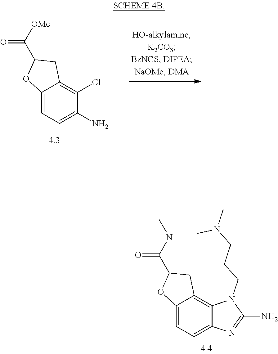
C12=CC=C(N)C(Cl)=C1CC(C(=O)[OMe])O2.C12=CC=C3C(=C1CC(C(=O)N(C)C)O2)N(CCCN(C)C)C(N)=N3
